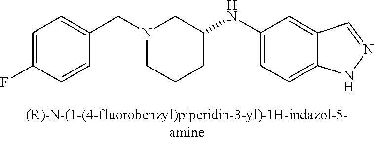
N1(CC2=CC=C(F)C=C2)CCCC(NC2=CC=C3C(=C2)C=NN3)C1
